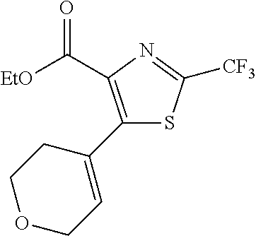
C(C1=C(C2=CCOCC2)SC([CF3])=N1)(=O)[EtO]
